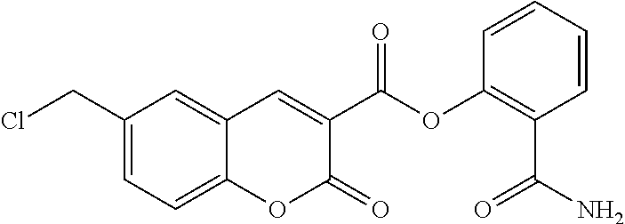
C1(CCl)=CC=C2C(=C1)C=C(C(OC1=C(C(=O)N)C=CC=C1)=O)C(=O)O2
